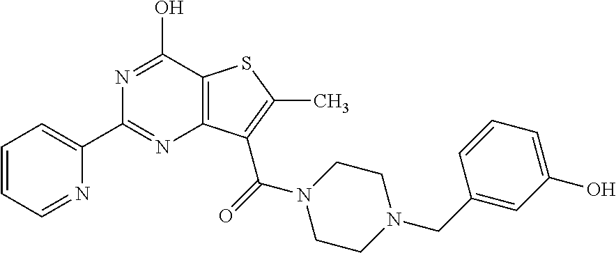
N1=C(O)C2=C(N=C1C1=CC=CC=N1)C(C(=O)N1CCN(CC3=CC(O)=CC=C3)CC1)=C(C)S2
